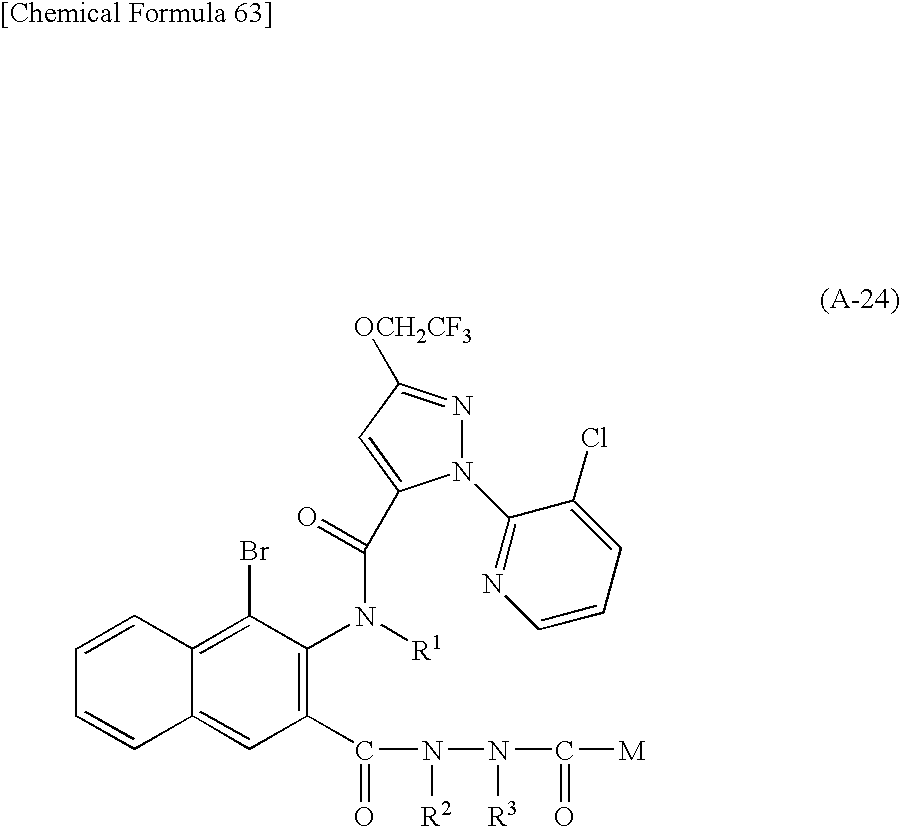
C12=CC(C(=O)N([R2])N([R3])C(=O)[M])=C(N([R1])C(=O)C3=CC([OCH2CF3])=NN3C3=NC=CC=C3Cl)C(Br)=C1C=CC=C2
